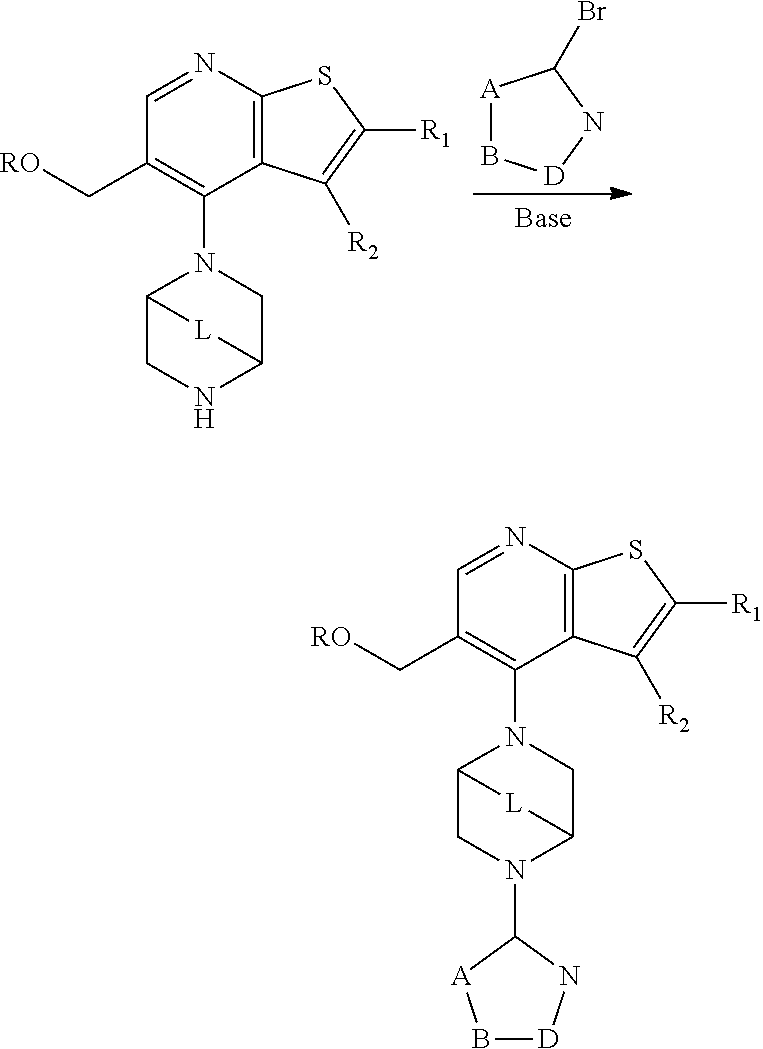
[A]1B[D]NC1Br.C1=NC2=C(C(N3C4CNC(C3)[L]4)=C1C[RO])C([R2])=C([R1])S2.C1=NC2=C(C(N3C4CN(C5[A]B[D]N5)C(C3)[L]4)=C1C[RO])C([R2])=C([R1])S2
